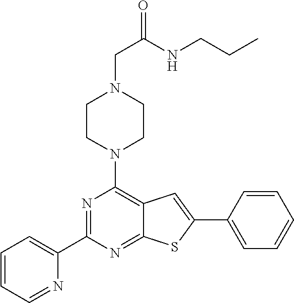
C1(C2=NC(N3CCN(CC(=O)NCCC)CC3)=C3C(=N2)SC(C2=CC=CC=C2)=C3)=CC=CC=N1
